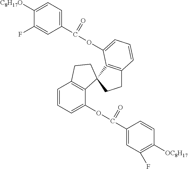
C1(F)=CC(C(OC2=CC=CC3=C2C2(CC3)C3=C(C=CC=C3OC(C3=CC(F)=C([OC8H17])C=C3)=O)CC2)=O)=CC=C1[C8H17O]
